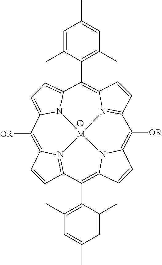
C1=CC2=N3C1=C([OR])C1=CC=C4N1[M]31N3=C(C=CC3=C4C3=C(C)C=C(C)C=C3C)C([OR])=C3C=CC(=C2C2=C(C)C=C(C)C=C2C)N31
